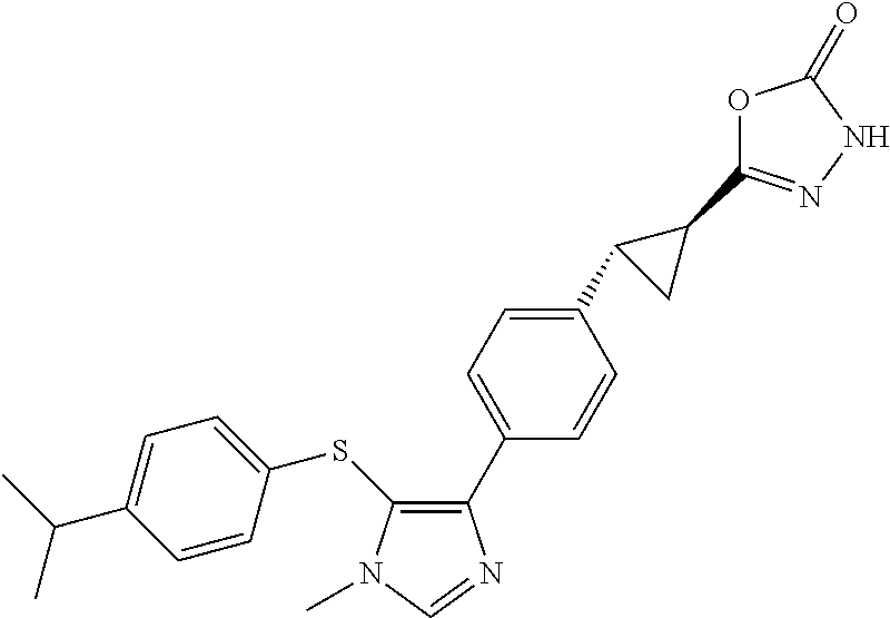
C1(SC2=CC=C(C(C)C)C=C2)=C(C2=CC=C(C3CC3C3=NNC(=O)O3)C=C2)N=CN1C
